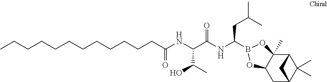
C(CCC(NC(C(NC(CC(C)C)B1OC2(C)C3C(C)(C)C(CC2O1)C3)=O)C(C)O)=O)CCCCCCCCC
